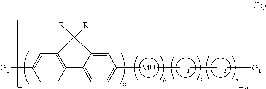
C1=CC2=C(C=C1[G2])C([R])([R])C1=CC([MU][L1][L2][G1])=CC=C21
